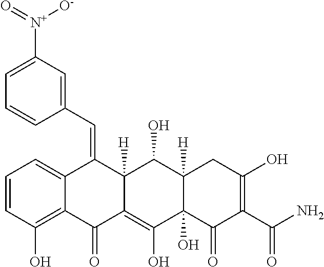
C1=CC(O)=C2C(=C1)C(=CC1=CC([N+](=O)[O-])=CC=C1)C1([H])C(=C(O)C3(O)C([H])(C1O)CC(O)=C(C(N)=O)C3=O)C2=O
